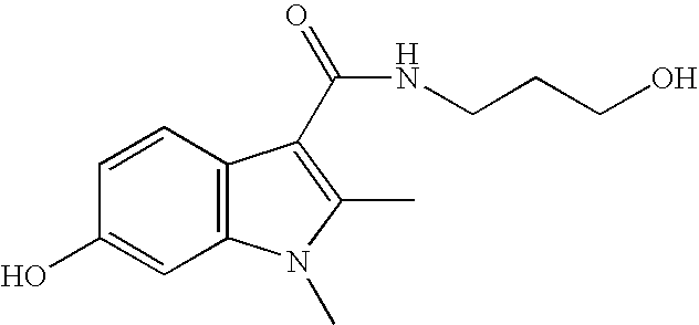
C1(O)=CC2=C(C=C1)C(C(NCCCO)=O)=C(C)N2C
